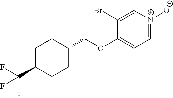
C1(Br)=C[N+]([O-])=CC=C1OCC1CCC(C(F)(F)F)CC1
